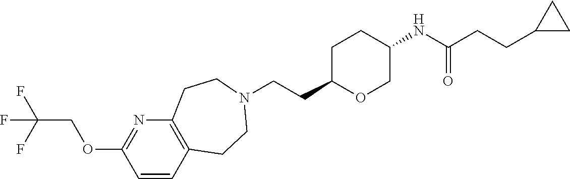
C(CC1OCC(NC(CCC2CC2)=O)CC1)N1CCC2=C(N=C(OCC(F)(F)F)C=C2)CC1
